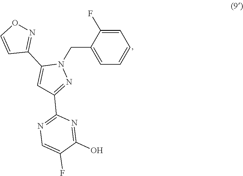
C1(F)=CN=C(C2=NN(CC3=CC=CC=C3F)C(C3=NOC=C3)=C2)N=C1O
